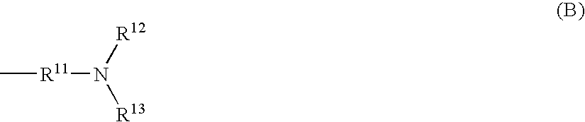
C[R11]N([R13])[R12]
